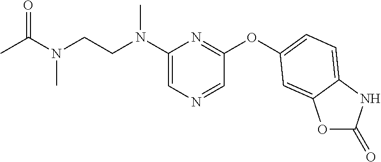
C1(N(CCN(C)C(=O)C)C)=CN=CC(OC2=CC=C3NC(=O)OC3=C2)=N1
